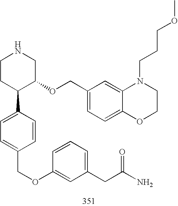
C1CC(C2=CC=C(COC3=CC(CC(N)=O)=CC=C3)C=C2)C(OCC2=CC=C3C(=C2)N(CCCOC)CCO3)CN1
